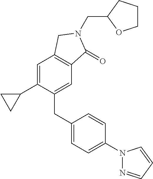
C(C1OCCC1)N1C(=O)C2=C(C=C(C3CC3)C(CC3=CC=C(N4N=CC=C4)C=C3)=C2)C1
